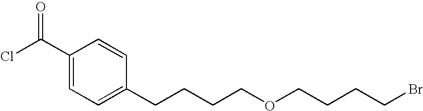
C1(C(Cl)=O)=CC=C(CCCCOCCCCBr)C=C1
